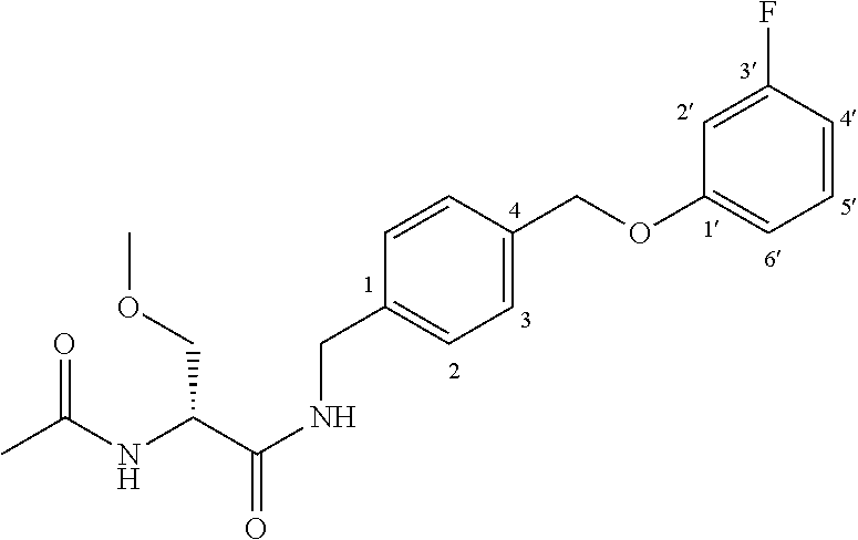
C(C(C(NCC1=CC=C(COC2=CC=CC(F)=C2)C=C1)=O)NC(C)=O)OC
